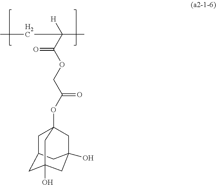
C1C2CC3(O)CC(O)(CC1(OC(COC(C(CC)([H])C)=O)=O)C3)C2
